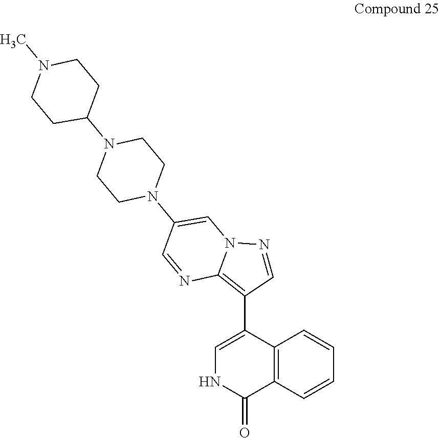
N1(C)CCC(N2CCN(C3=CN4C(=C(C5=CNC(=O)C6=C5C=CC=C6)C=N4)N=C3)CC2)CC1
